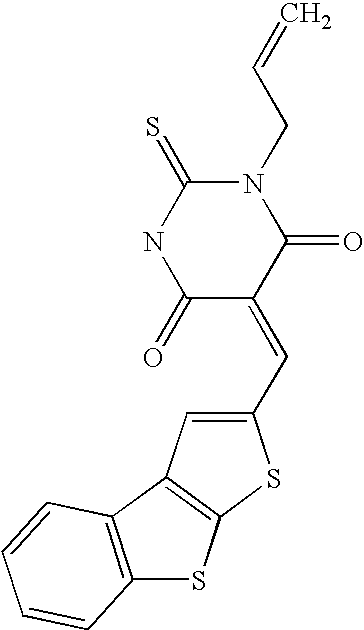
C1(=S)NC(=O)C(=CC2=CC3=C(S2)SC2=C3C=CC=C2)C(=O)N1CC=C
